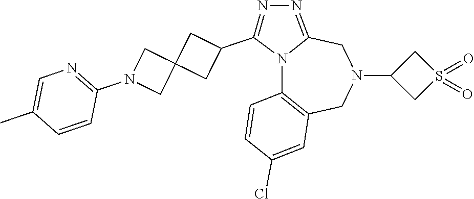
N12C3=C(CN(C4CS(=O)(=O)C4)CC1=NN=C2C1CC2(C1)CN(C1=NC=C(C)C=C1)C2)C=C(Cl)C=C3
